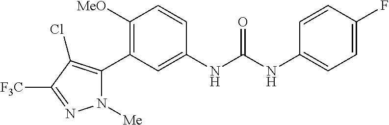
C1([OMe])=C(C2=C(Cl)C([CF3])=NN2[Me])C=C(NC(=O)NC2=CC=C(F)C=C2)C=C1
